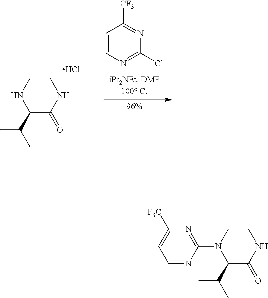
C1=CN=C(Cl)N=C1[CF3].C1CNC(C(C)C)C(=O)N1.Cl.C1CN(C2=NC([F3C])=CC=N2)C(C(C)C)C(=O)N1
